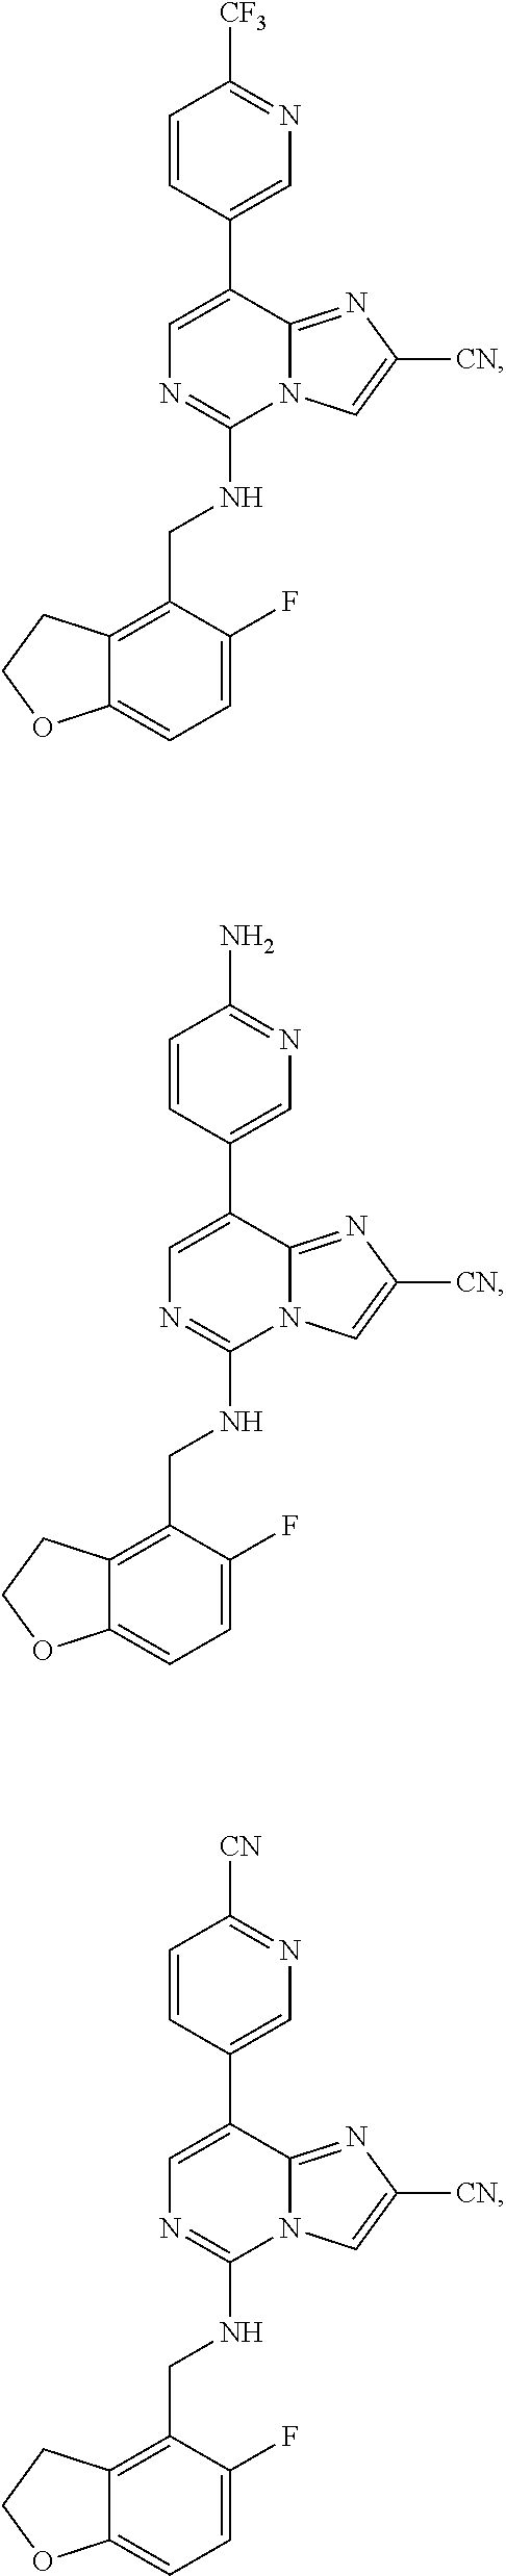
C1=C(F)C(CNC2=NC=C(C3=CN=C([CF3])C=C3)C3=NC([CN])=CN23)=C2C(=C1)OCC2.C1=C(F)C(CNC2=NC=C(C3=CN=C(N)C=C3)C3=NC([CN])=CN23)=C2C(=C1)OCC2.C1=C(F)C(CNC2=NC=C(C3=CN=C([CN])C=C3)C3=NC([CN])=CN23)=C2C(=C1)OCC2
